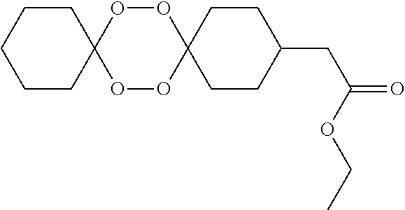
C1CC2(CCC1CC(OCC)=O)OOC1(OO2)CCCCC1
